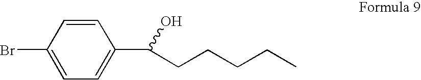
C1=CC(Br)=CC=C1C(O)CCCCC
